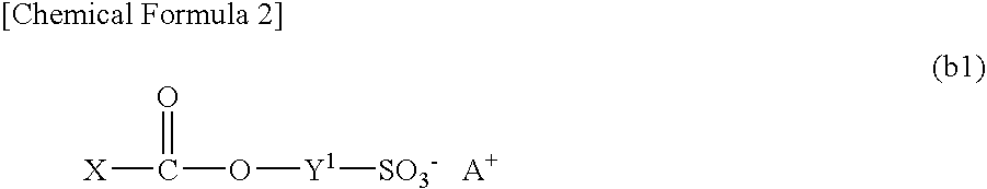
[X]C(=O)O[Y1][SO3-]
